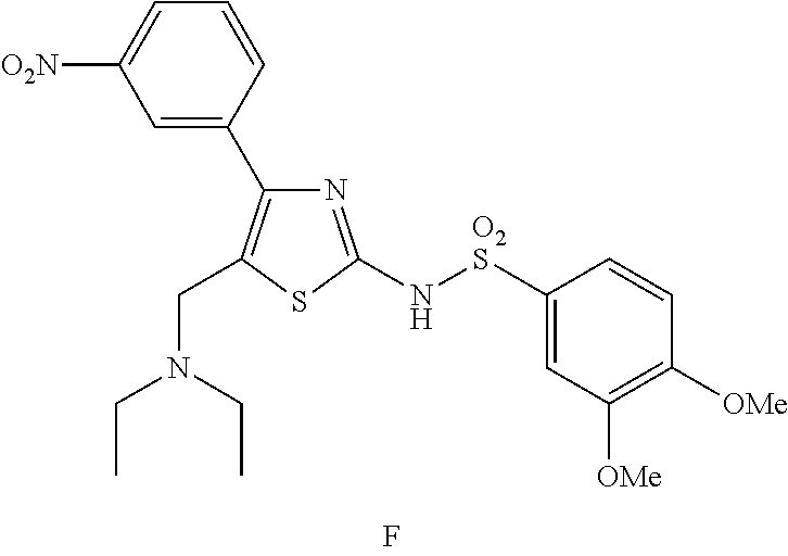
C1=CC(C2=C(CN(CC)CC)SC(N[O2S]C3=CC([OMe])=C([OMe])C=C3)=N2)=CC([O2N])=C1
